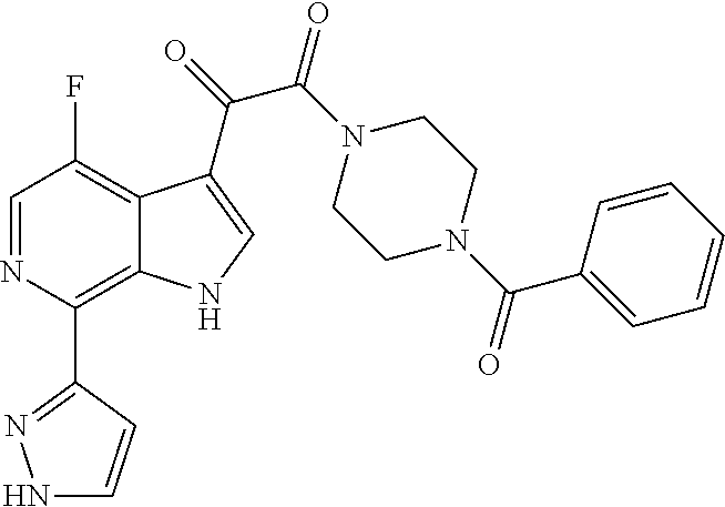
C1(C2=C3C(=C(F)C=N2)C(C(=O)C(N2CCN(C(C4=CC=CC=C4)=O)CC2)=O)=CN3)=NNC=C1
